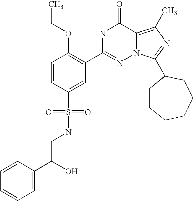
C(C(C1=CC=CC=C1)O)NS(C1=CC(C2=NN3C(=C(C)N=C3C3CCCCCC3)C(=O)N2)=C(OCC)C=C1)(=O)=O
